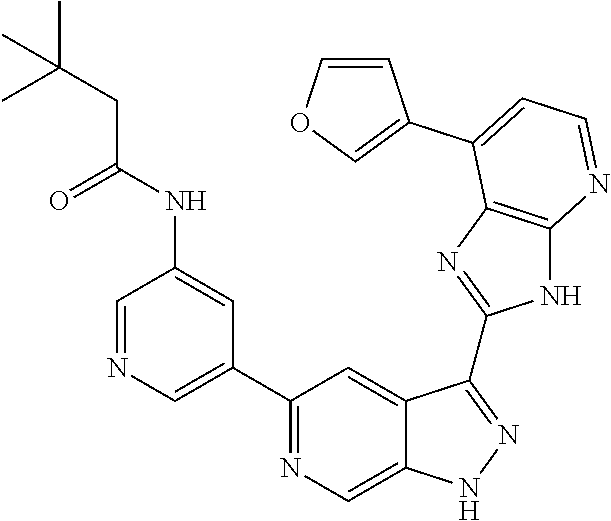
C1=NC=C(C2=NC=C3C(=C2)C(C2=NC4=C(N2)N=CC=C4C2=COC=C2)=NN3)C=C1NC(CC(C)(C)C)=O
